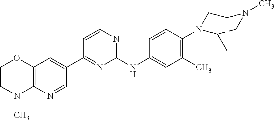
C12=C(C=C(C3=NC(NC4=CC(C)=C(N5CC6N(C)CC5C6)C=C4)=NC=C3)C=N1)OCCN2C
